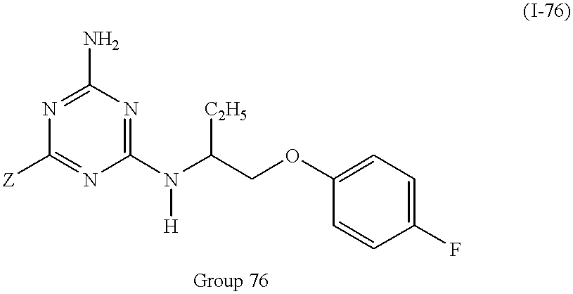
C1(N)=NC([Z])=NC(N(C(COC2=CC=C(F)C=C2)[C2H5])[H])=N1
